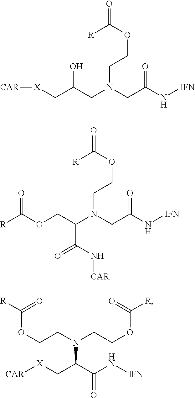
[CAR][X]CC(CN(CCOC([R])=O)CC(=O)N[IFN])O.[R]C(OCC(N(CCOC([R])=O)CC(=O)N[IFN])C(=O)N[CAR])=O.[CAR][X]CC(C(N[IFN])=O)N(CCOC(=O)[R])CCOC(=O)[R]
